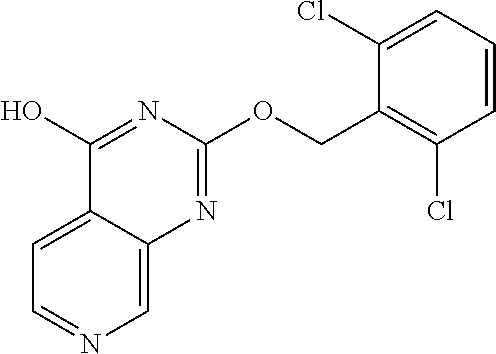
C1=C2C(=CN=C1)N=C(OCC1=C(Cl)C=CC=C1Cl)N=C2O
